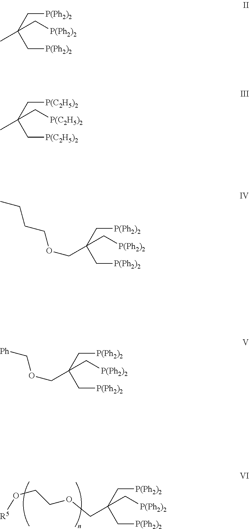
[P(Ph2)2]CC(C[P(Ph2)2])(C[P(Ph2)2])COCCO[R5].[P(Ph2)2]CC(C[P(Ph2)2])(C[P(Ph2)2])C.[P(C2H5)2]CC(C[P(C2H5)2])(C[P(C2H5)2])C.[P(Ph2)2]CC(C[P(Ph2)2])(C[P(Ph2)2])COCCCC.[P(Ph2)2]CC(C[P(Ph2)2])(C[P(Ph2)2])COC[Ph]
